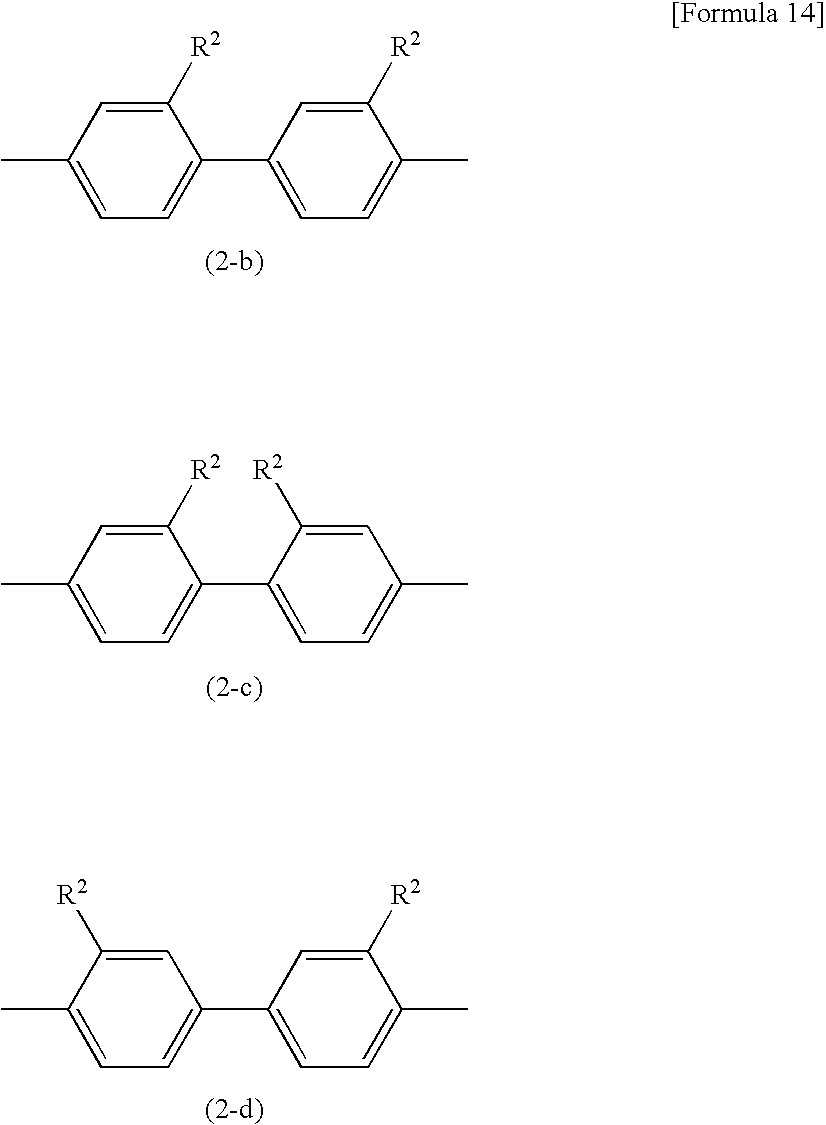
C1(C)=CC=C(C2=CC=C(C)C([R2])=C2)C([R2])=C1.C1(C)=CC=C(C2=CC=C(C)C=C2[R2])C([R2])=C1.C1(C)=CC=C(C2=CC=C(C)C([R2])=C2)C=C1[R2]
